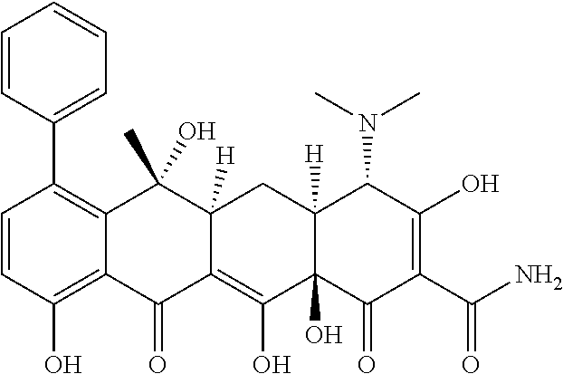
C1=CC(O)=C2C(=C1C1=CC=CC=C1)C(C)(O)C1([H])C(=C(O)C3(O)C([H])(C1)C(N(C)C)C(O)=C(C(N)=O)C3=O)C2=O
